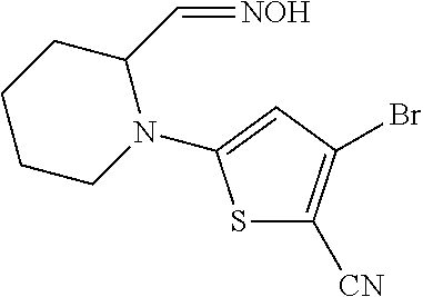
S1C([CN])=C(Br)C=C1N1C(C=[NOH])CCCC1
